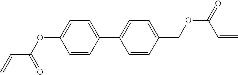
C1=CC(C2=CC=C(COC(=O)C=C)C=C2)=CC=C1OC(C=C)=O
